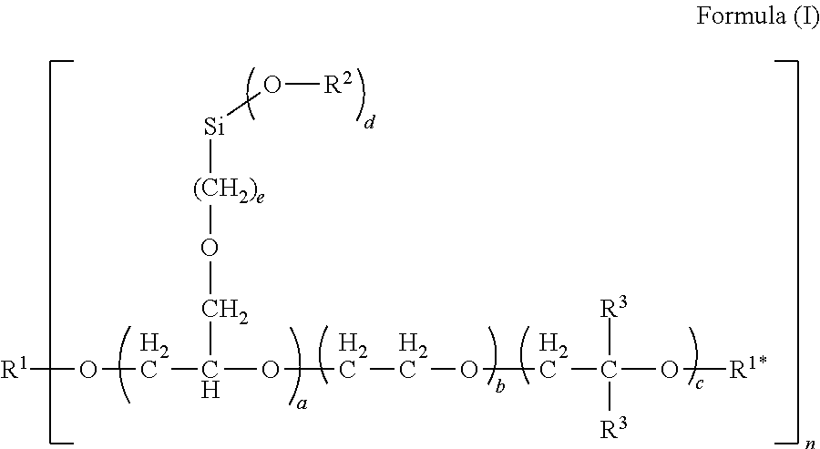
[R1]OCC(OCCOCC(O[R1*])([R3])[R3])CO[(CH2)e][Si]O[R2]
